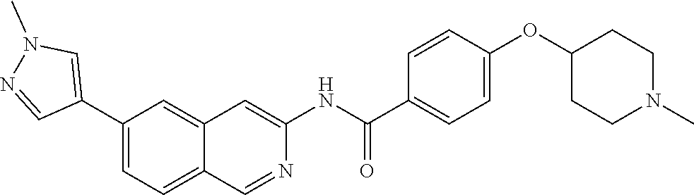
C1(C2=CN(C)N=C2)=CC=C2C(=C1)C=C(NC(C1=CC=C(OC3CCN(C)CC3)C=C1)=O)N=C2
